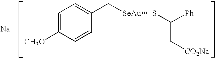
C1=C([CH3O])C=CC(C[SeAu]SC(C[CO2Na])[Ph])=C1.[Na]
